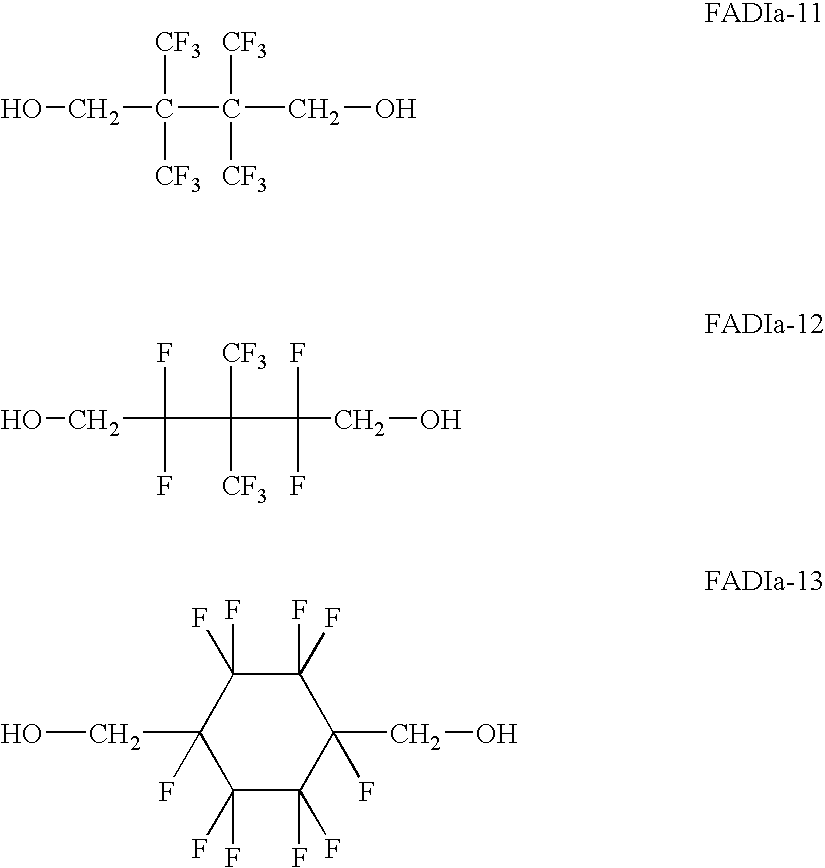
OCC(C([CF3])([CF3])CO)([CF3])[CF3].OCC(C([CF3])([CF3])C(CO)(F)F)(F)F.C1(F)(F)C(F)(F)C(CO)(F)C(F)(F)C(F)(F)C1(CO)F
